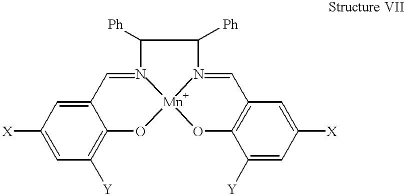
C1(C=NC(C(N=CC2=C(O)C([Y])=CC([X])=C2)[Ph])[Ph])=CC([X])=CC([Y])=C1O.[Mn]
